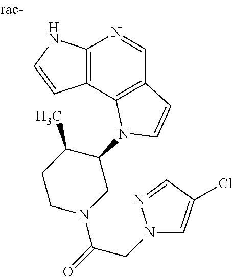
C12=C(C3=C(C=N1)C=CN3C1C(C)CCN(C(=O)CN3C=C(Cl)C=N3)C1)C=CN2
